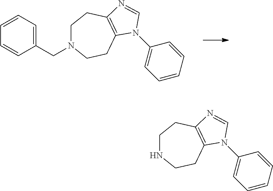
C1NCCC2=C(C1)N=CN2C1=CC=CC=C1.C1N(CC2=CC=CC=C2)CCC2=C(C1)N=CN2C1=CC=CC=C1
